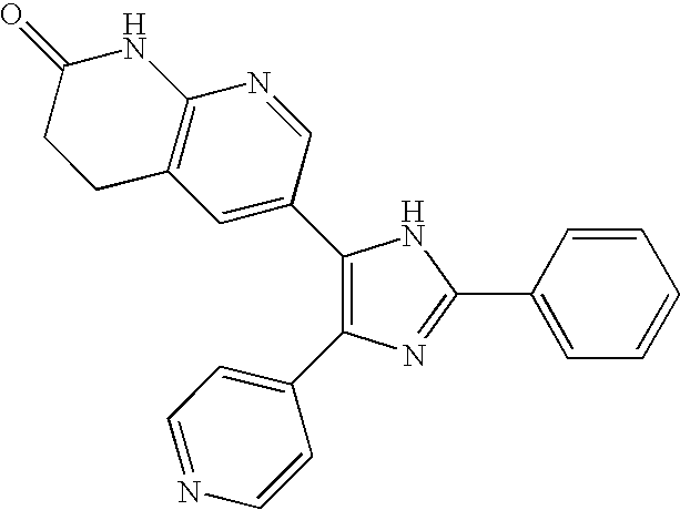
C1(C2=CC3=C(N=C2)NC(=O)CC3)=C(C2=CC=NC=C2)N=C(C2=CC=CC=C2)N1
